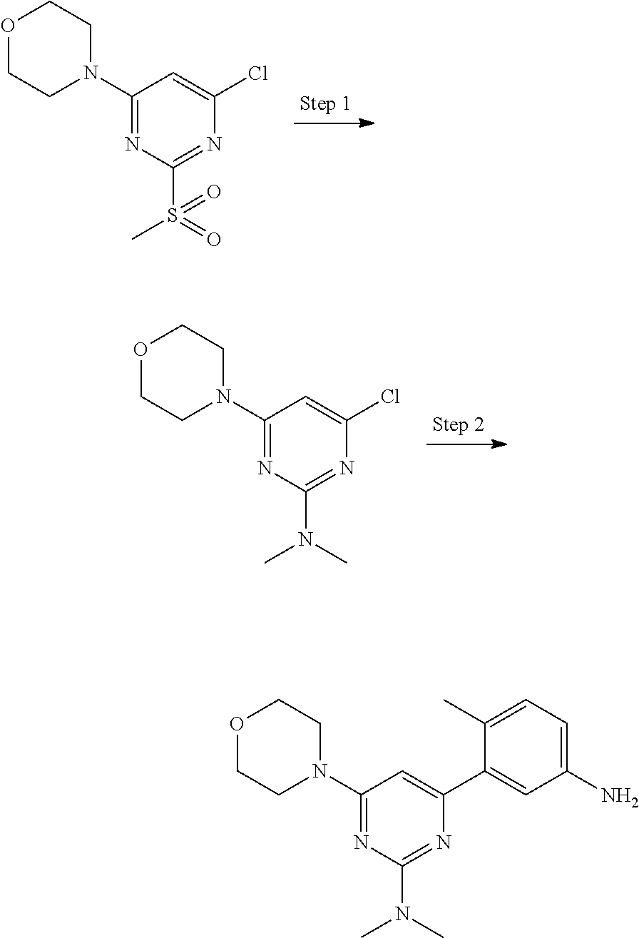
C1(N2CCOCC2)=NC(S(C)(=O)=O)=NC(Cl)=C1.C1(N2CCOCC2)=NC(N(C)C)=NC(C2=CC(N)=CC=C2C)=C1.C1(N2CCOCC2)=NC(N(C)C)=NC(Cl)=C1
